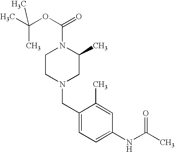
C1(CN2CC(C)N(C(OC(C)(C)C)=O)CC2)=CC=C(NC(C)=O)C=C1C
